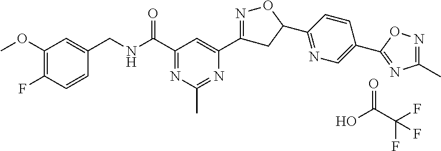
C1(OC)=C(F)C=CC(CNC(C2=NC(C)=NC(C3=NOC(C4=NC=C(C5=NC(C)=NO5)C=C4)C3)=C2)=O)=C1.OC(C(F)(F)F)=O
